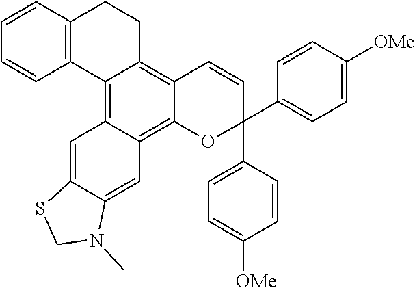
C1=CC2=C(C=C1)C1=C3C(=C4C(=C1CC2)C=CC(C1=CC=C([OMe])C=C1)(C1=CC=C([OMe])C=C1)O4)C=C1C(=C3)SCN1C
